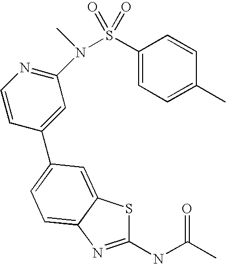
C1(NC(C)=O)=NC2=CC=C(C3=CC(N(S(C4=CC=C(C)C=C4)(=O)=O)C)=NC=C3)C=C2S1
